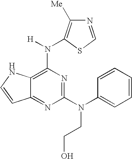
C12=NC(N(C3=CC=CC=C3)CCO)=NC(N([H])C3=C([Me])N=CS3)=C1NC=C2
